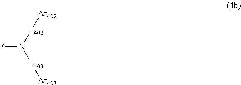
*N([L402][Ar402])[L403][Ar403]
